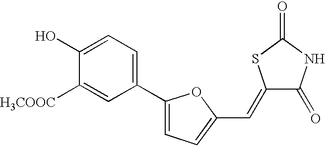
C1(C2=CC=C(C=C3C(=O)NC(=O)S3)O2)=CC=C(O)C([H3COOC])=C1
